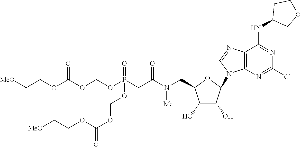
C1(O)C(O)C(N2C3=C(C(NC4COCC4)=NC(Cl)=N3)N=C2)OC1CN(C(CP(OCOC(OCC[MeO])=O)(=O)OCOC(OCC[MeO])=O)=O)[Me]
